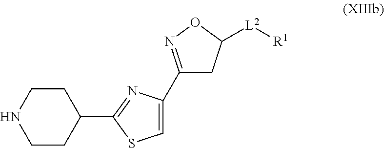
C1(C2=NC(C3=NOC([L2][R1])C3)=CS2)CCNCC1
